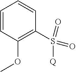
C1=CC(OC)=C(S(=O)(=O)[Q])C=C1
